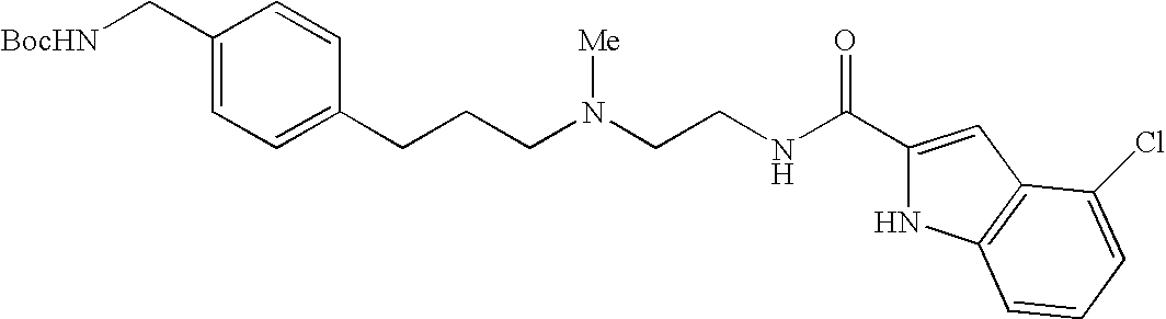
C1(C[BocHN])=CC=C(CCCN(CCNC(C2=CC3=C(N2)C=CC=C3Cl)=O)[Me])C=C1
